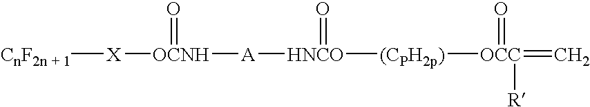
[CnF2n + 1][X][OCNH]([A][HNCO]([(CPH2p)][OCC](=C)(=O)[R])=O)=O
